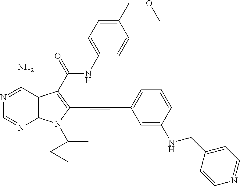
N1=C(N)C2=C(N=C1)N(C1(C)CC1)C(C#CC1=CC=CC(NCC3=CC=NC=C3)=C1)=C2C(NC1=CC=C(COC)C=C1)=O
